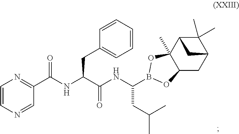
C1=CN=CC(C(NC(C(NC(CC(C)C)B2OC3(C)C(CC4C(C)(C)C3C4)O2)=O)CC2=CC=CC=C2)=O)=N1
